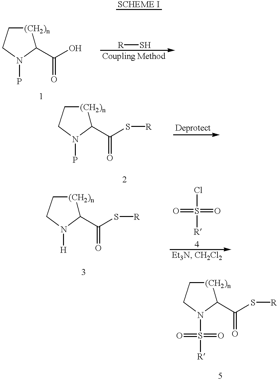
[(CH2)n]1CCN(P)C1C(O)=O.[R]S.[(CH2)n]1CCN(P)C1C(S[R])=O.[(CH2)n]1CCN([H])C1C(S[R])=O.O=S(=O)(Cl)[R].[(CH2)n]1CCN(S(=O)(=O)[R])C1C(S[R])=O
